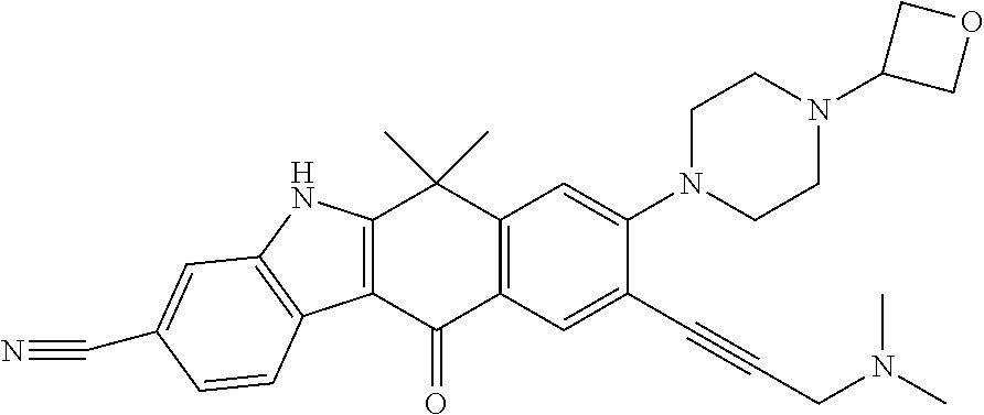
C12=C(C(=O)C3=C(C1(C)C)C=C(N1CCN(C4COC4)CC1)C(C#CCN(C)C)=C3)C1=C(N2)C=C(C#N)C=C1
